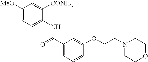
C1=C(NC(C2=CC=CC(OCCN3CCOCC3)=C2)=O)C([CONH2])=CC([MeO])=C1
